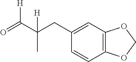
C1(CC(C(=O)[H])(C)[H])=CC2=C(C=C1)OCO2
